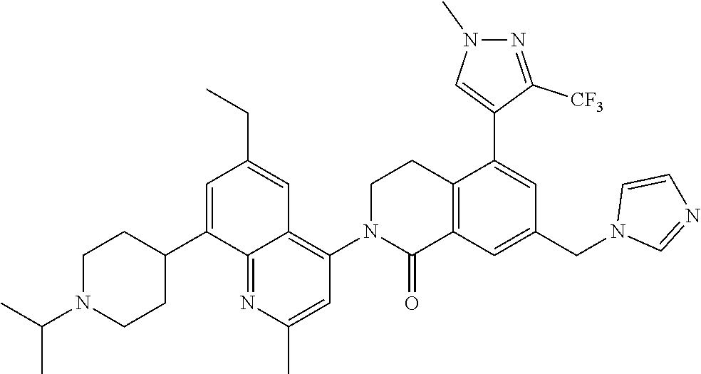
C12=C(C=C(CN3C=NC=C3)C=C1C1=CN(C)N=C1[CF3])C(=O)N(C1=C3C(=NC(C)=C1)C(C1CCN(C(C)C)CC1)=CC(CC)=C3)CC2
